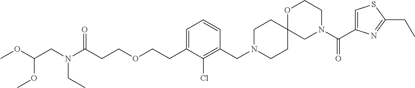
C1=C(CCOCCC(N(CC(OC)OC)CC)=O)C(Cl)=C(CN2CCC3(CC2)CN(C(C2=CSC(CC)=N2)=O)CCO3)C=C1
